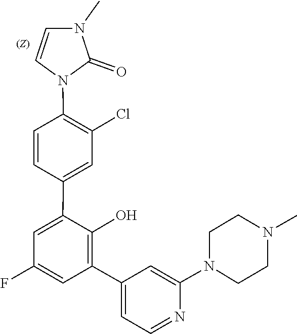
N1(C2=CC(C3=C(O)C(C4=CC(Cl)=C(N5C=CN(C)C5=O)C=C4)=CC(F)=C3)=CC=N2)CCN(C)CC1
